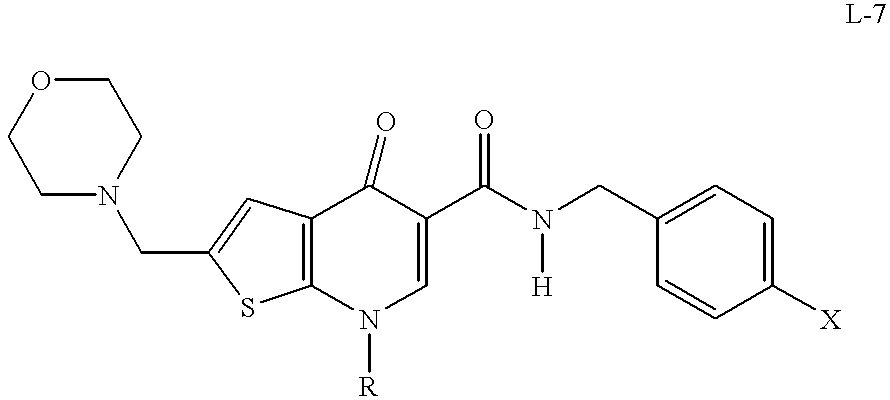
C12=C(C=C(CN3CCOCC3)S1)C(=O)C(C(N(CC1=CC=C([X])C=C1)[H])=O)=CN2[R]
